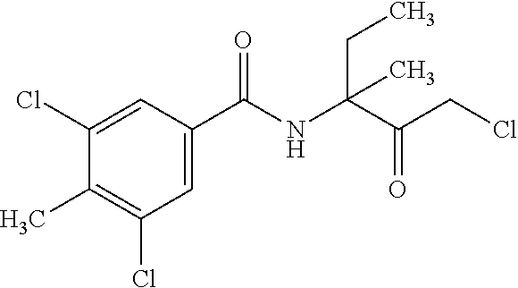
C1=C(Cl)C(C)=C(Cl)C=C1C(NC(C(CCl)=O)(CC)C)=O
